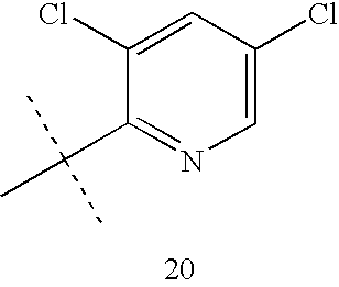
C1=C(Cl)C(C(C)(C)C)=NC=C1Cl
